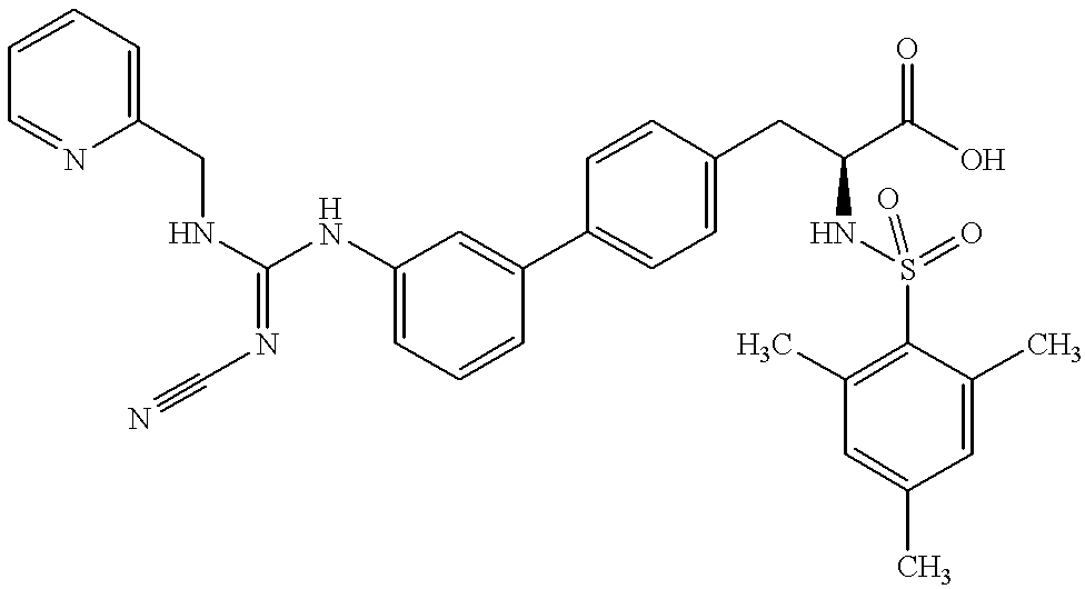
C1(CNC(NC2=CC=CC(C3=CC=C(CC(C(O)=O)NS(=O)(=O)C4=C(C)C=C(C)C=C4C)C=C3)=C2)=NC#N)=CC=CC=N1
